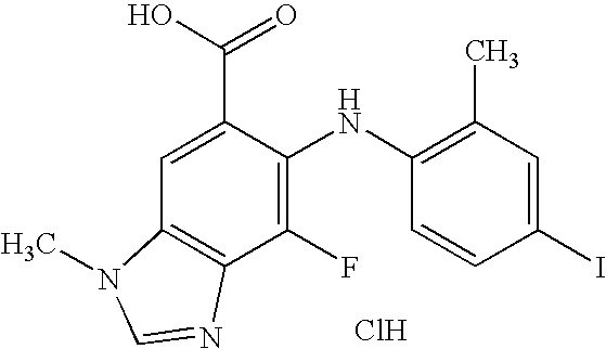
C(C1=CC2=C(C(F)=C1NC1=C(C)C=C(I)C=C1)N=CN2C)(O)=O.Cl
